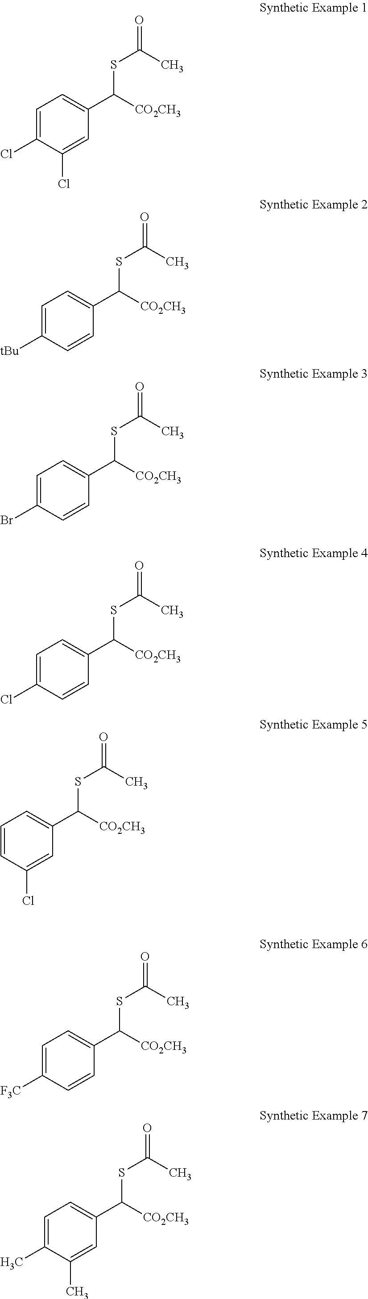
C1=C(Cl)C(Cl)=CC(C([CO2CH3])SC(C)=O)=C1.C1=C([tBu])C=CC(C([CO2CH3])SC(C)=O)=C1.C1=C(Br)C=CC(C([CO2CH3])SC(C)=O)=C1.C1=C(Cl)C=CC(C([CO2CH3])SC(C)=O)=C1.C1=CC(Cl)=CC(C([CO2CH3])SC(C)=O)=C1.C1=C([F3C])C=CC(C([CO2CH3])SC(C)=O)=C1.C1=C(C)C(C)=CC(C([CO2CH3])SC(C)=O)=C1
